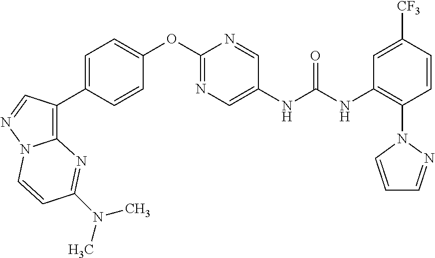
C1=CC([CF3])=CC(NC(NC2=CN=C(OC3=CC=C(C4=C5N(N=C4)C=CC(N(C)C)=N5)C=C3)N=C2)=O)=C1N1C=CC=N1
